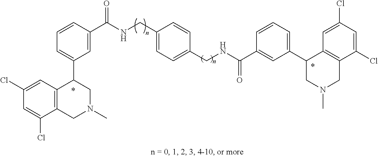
C1(Cl)=CC(Cl)=CC2=C1CN(C)CC2C1=CC=CC(C(NCC2=CC=C(CNC(C3=CC(C4CN(C)CC5=C4C=C(Cl)C=C5Cl)=CC=C3)=O)C=C2)=O)=C1
